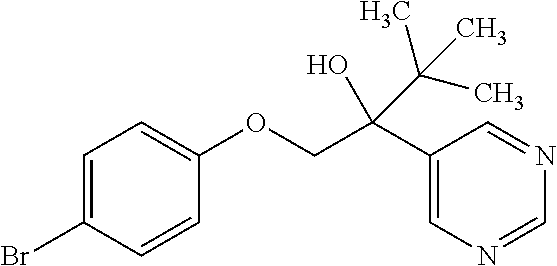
C1=C(Br)C=CC(OCC(O)(C(C)(C)C)C2=CN=CN=C2)=C1
